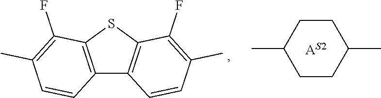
C1CC(C)CCC1C.C12=C(SC3=C1C=CC(C)=C3F)C(F)=C(C)C=C2
